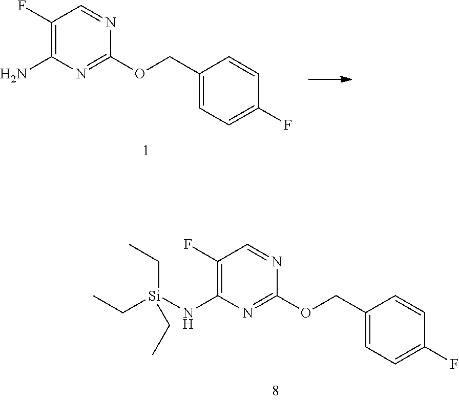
C1(F)=C(N)N=C(OCC2=CC=C(F)C=C2)N=C1.C1(F)=C(N[Si](CC)(CC)CC)N=C(OCC2=CC=C(F)C=C2)N=C1
